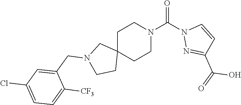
C1C2(CCN(C(N3N=C(C(=O)O)C=C3)=O)C1)CN(CC1=CC(Cl)=CC=C1[CF3])CC2
